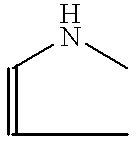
C(=CC)NC
